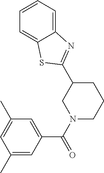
C1(C2=NC3=CC=CC=C3S2)CN(C(=O)C2=CC(C)=CC(C)=C2)CCC1
